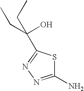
C1(N)=NN=C(C(CC)(O)CC)S1
